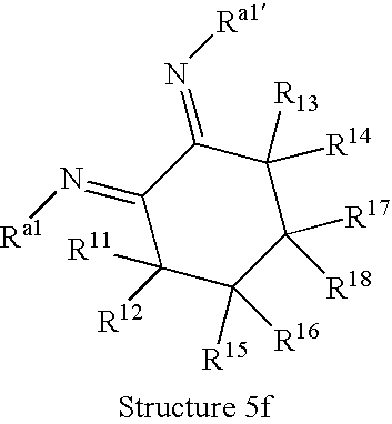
C1([R12])([R11])C([R15])([R16])C([R17])([R18])C([R14])([R13])C(=N[Ra1])C1=N[Ra1]
